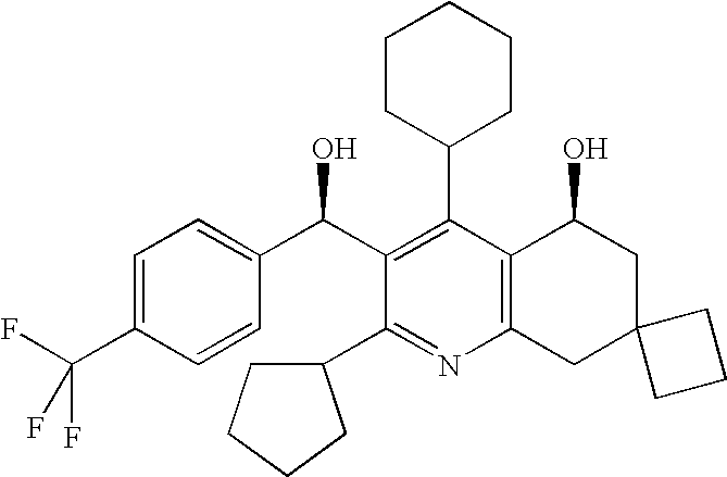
C1(C2=C(C(C3=CC=C(C(F)(F)F)C=C3)O)C(C3CCCC3)=NC3=C2C(O)CC2(C3)CCC2)CCCCC1
